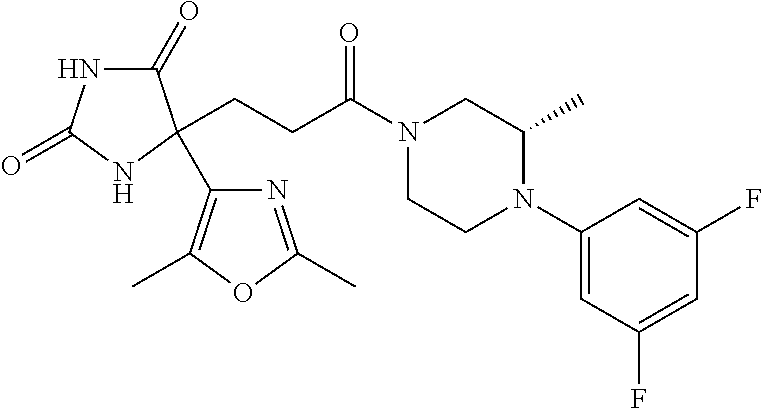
C1(=O)NC(=O)NC1(CCC(N1CCN(C2=CC(F)=CC(F)=C2)C(C)C1)=O)C1=C(C)OC(C)=N1
